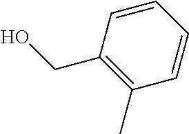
C1=CC(CO)=C(C)C=C1
